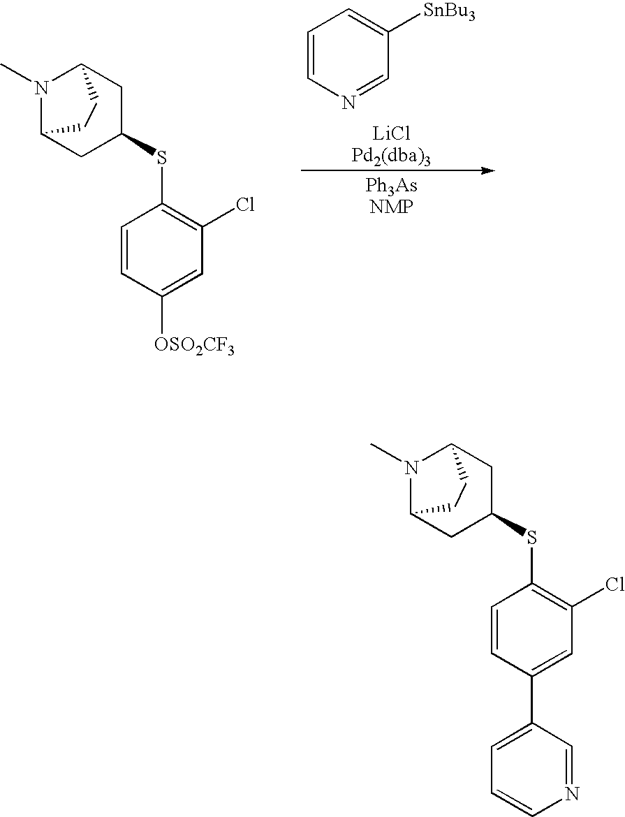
C1=CN=CC([SnBu3])=C1.N1(C)C2CC(SC3=C(Cl)C=C([OSO2CF3])C=C3)CC1CC2.N1(C)C2CC(SC3=C(Cl)C=C(C4=CC=CN=C4)C=C3)CC1CC2
